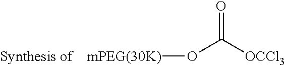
O=C([OCCl3])O[mPEG(30K)]
